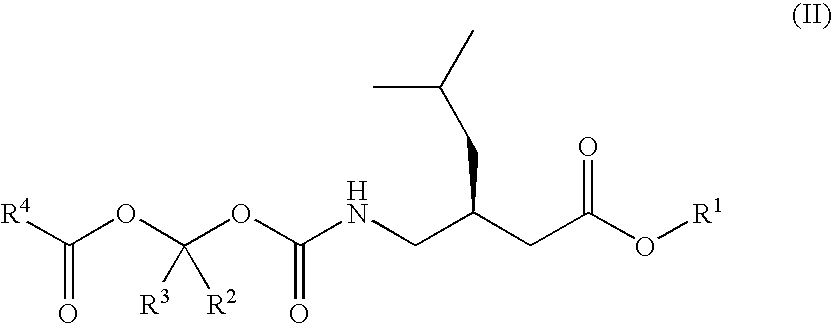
C([R4])(OC(OC(NCC(CC(O[R1])=O)CC(C)C)=O)([R3])[R2])=O
